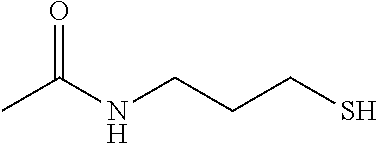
CC(NCCCS)=O
